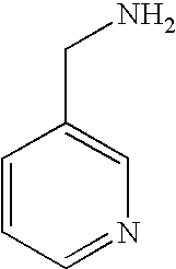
C1=CC=NC=C1CN
